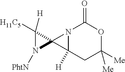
N12C([H])(CC([Me])([Me])OC1=O)C21C([H])([H11C5])N1[PhtN]
